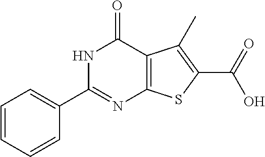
C1(C2=NC3=C(C(=O)N2)C(C)=C(C(=O)O)S3)=CC=CC=C1
